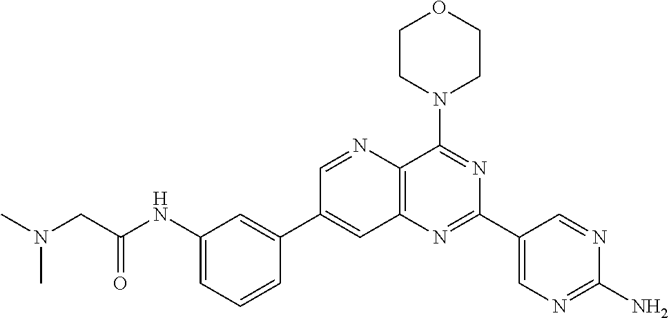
C1(NC(CN(C)C)=O)=CC=CC(C2=CC3=C(C(N4CCOCC4)=NC(C4=CN=C(N)N=C4)=N3)N=C2)=C1
